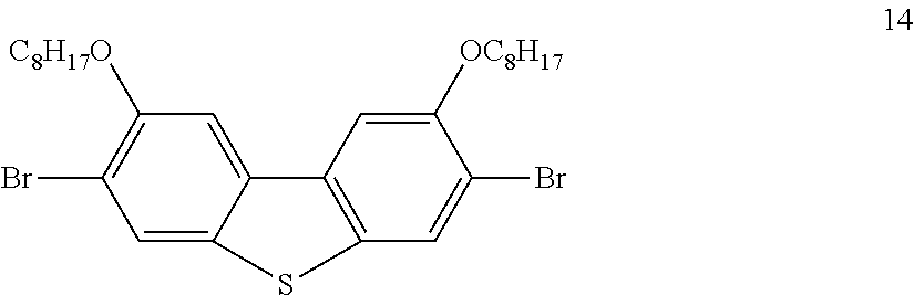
C1=C2C(=CC([C8H17O])=C1Br)C1=C(C=C(Br)C([OC8H17])=C1)S2
